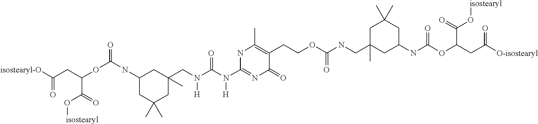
C1(NC(OC(CC([isostearyl-O])=O)C(O[isostearyl])=O)=O)CC(C)(C)CC(CN(C(=O)N(C2=NC(=O)C(CCOC(NCC3(C)CC(C)(C)CC(NC(=O)OC(C(=O)O[isostearyl])CC(=O)[O-isostearyl])C3)=O)=C(C)N2)[H])[H])(C)C1
